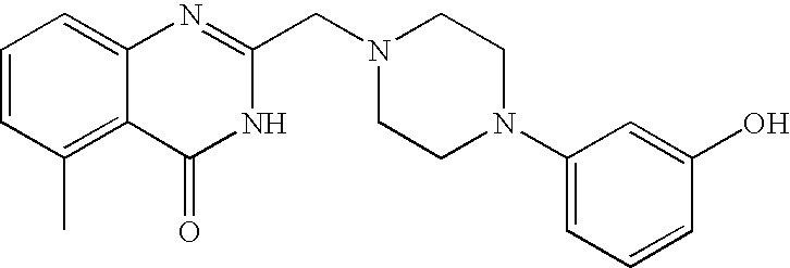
C1=CC(C)=C2C(=C1)N=C(CN1CCN(C3=CC=CC(O)=C3)CC1)NC2=O
